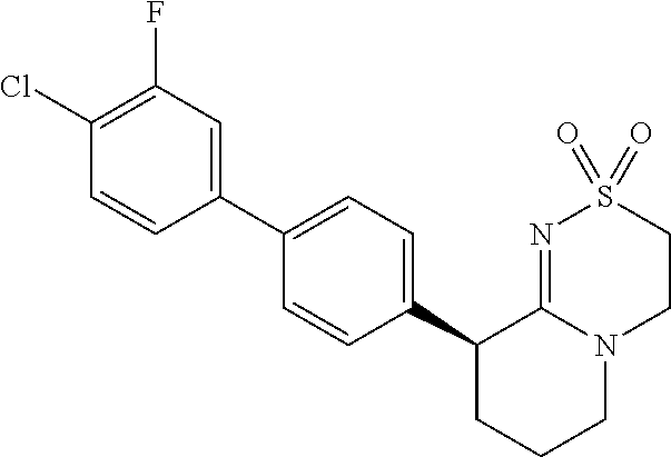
C1(C2CCCN3C2=NS(=O)(=O)CC3)=CC=C(C2=CC(F)=C(Cl)C=C2)C=C1
